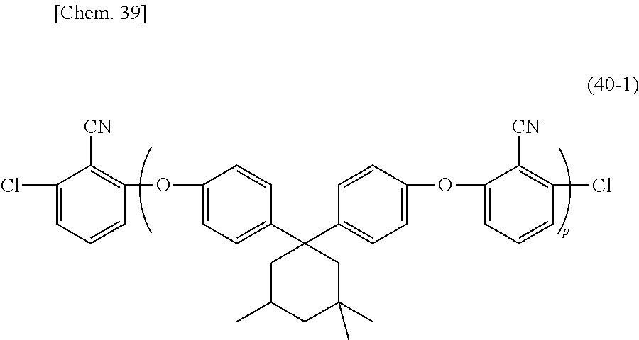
C1(OC2=CC=C(C3(C4=CC=C(OC5=CC=CC(Cl)=C5[CN])C=C4)CC(C)CC(C)(C)C3)C=C2)=C([CN])C(Cl)=CC=C1
